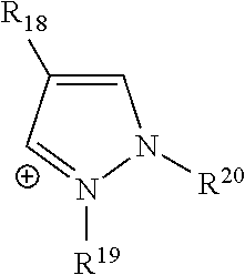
C1=C([R18])[C+]=N([R19])N1[R20]
